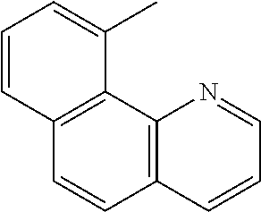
C12=C(C3=C(C=C1)C=CC=C3C)N=CC=C2
